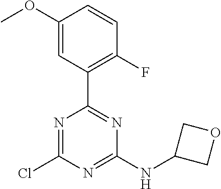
N1=C(Cl)N=C(NC2COC2)N=C1C1=C(F)C=CC(OC)=C1
